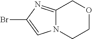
C12=NC(Br)=CN1CCOC2
